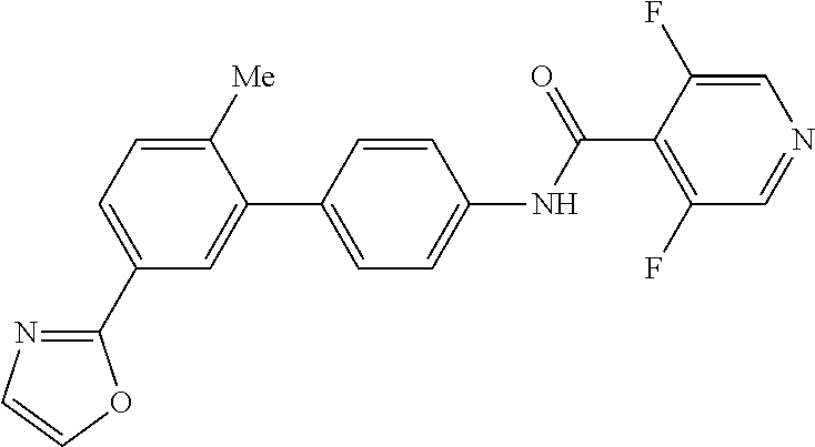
C1([Me])=CC=C(C2=NC=CO2)C=C1C1=CC=C(NC(C2=C(F)C=NC=C2F)=O)C=C1
